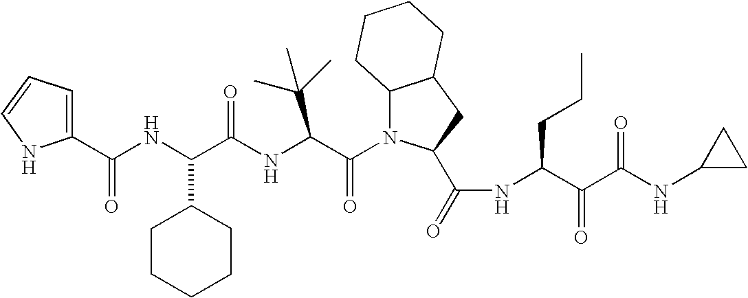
C1(C(NC(C(NC(C(N2C3C(CC2C(=O)NC(C(C(NC2CC2)=O)=O)CCC)CCCC3)=O)C(C)(C)C)=O)C2CCCCC2)=O)=CC=CN1
